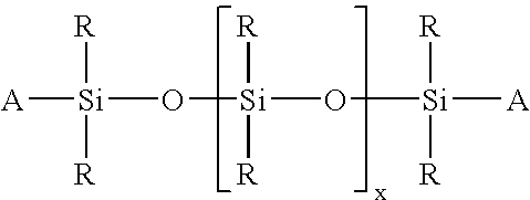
[Si](O[Si](O[Si]([A])([R])[R])([R])[R])([A])([R])[R]
